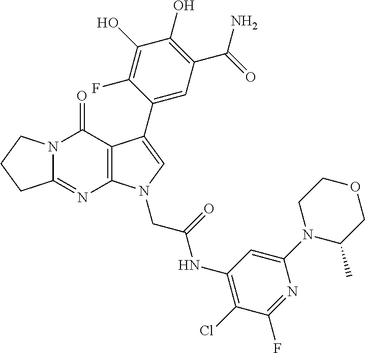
C12=NC3=C(C(=O)N1CCC2)C(C1=CC(C(N)=O)=C(O)C(O)=C1F)=CN3CC(NC1=C(Cl)C(F)=NC(N2C(C)COCC2)=C1)=O
